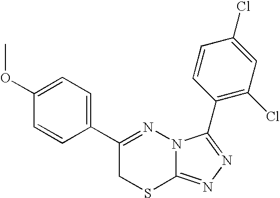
C1=CC(C2=NN3C(=NN=C3C3=C(Cl)C=C(Cl)C=C3)SC2)=CC=C1OC
